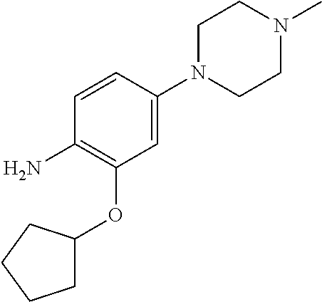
C1N(C2=CC(OC3CCCC3)=C(N)C=C2)CCN(C)C1
